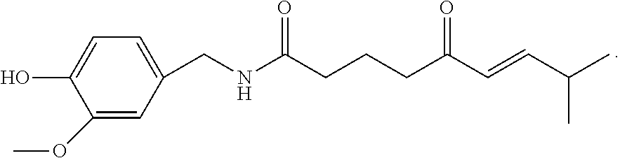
C1=C(O)C(OC)=CC(CNC(CCCC(C=CC(C)C)=O)=O)=C1
